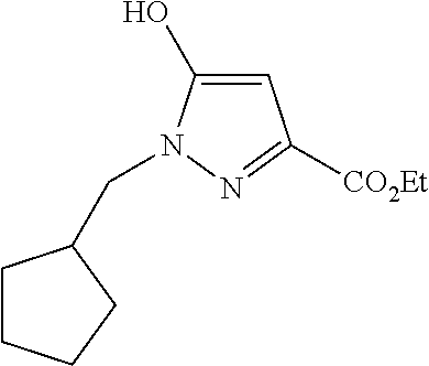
C1=C(O)N(CC2CCCC2)N=C1[CO2Et]
